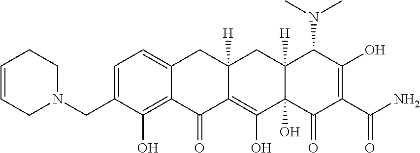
C1=C(CN2CCC=CC2)C(O)=C2C(=C1)CC1([H])C(=C(O)C3(O)C([H])(C1)C(N(C)C)C(O)=C(C(N)=O)C3=O)C2=O
